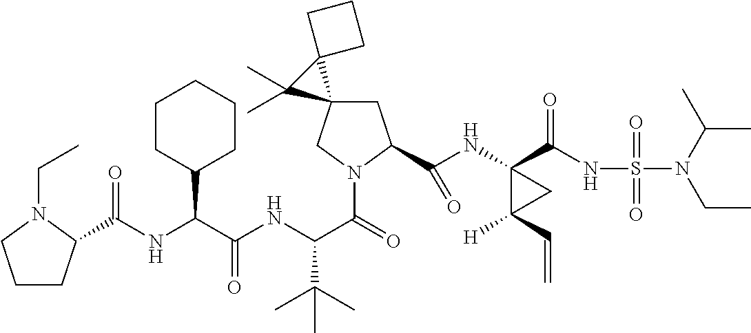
C1C(C(NC2(C(NS(N(CC)C(C)C)(=O)=O)=O)C([H])(C=C)C2)=O)N(C(=O)C(NC(C(NC(=O)C2CCCN2CC)C2CCCCC2)=O)C(C)(C)C)CC12C1(CCC1)C2(C)C
